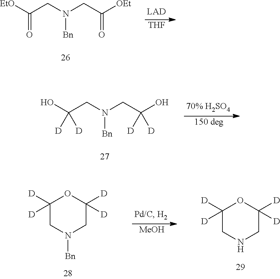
[THF].[EtO]C(CN(CC([OEt])=O)[Bn])=O.[150 deg].OC(CN(CC(O)([D])[D])[Bn])([D])[D].C1([D])([D])CN([Bn])CC([D])([D])O1.[MeOH].C1([D])([D])CNCC([D])([D])O1
